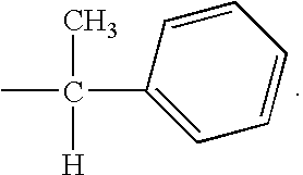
C1(C(C)(C)[H])=CC=CC=C1
